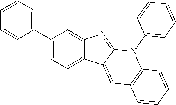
C1(C2=CC=CC=C2)=CC=C2C(=C1)N=C1C2=CC2=C(N1C1=CC=CC=C1)C=CC=C2
